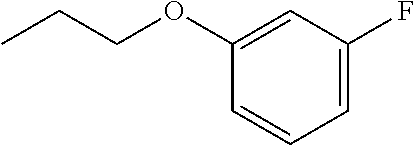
C1(OCCC)=CC(F)=CC=C1
